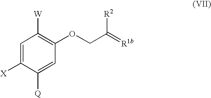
C1=C([X])C([Q])=CC(OCC(=[R1b])[R2])=C1[W]
